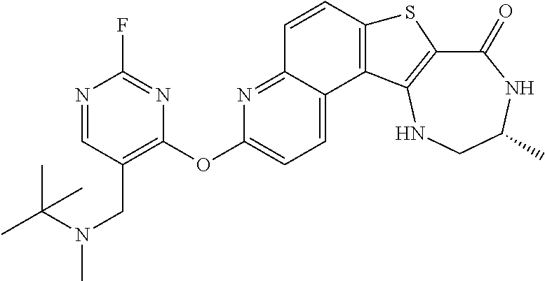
C1(=O)C2=C(NCC(C)N1)C1=C(S2)C=CC2=NC(OC3=C(CN(C(C)(C)C)C)C=NC(F)=N3)=CC=C12
